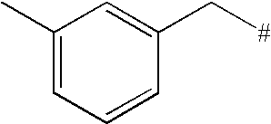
C1(C)=CC=CC(C[#])=C1
